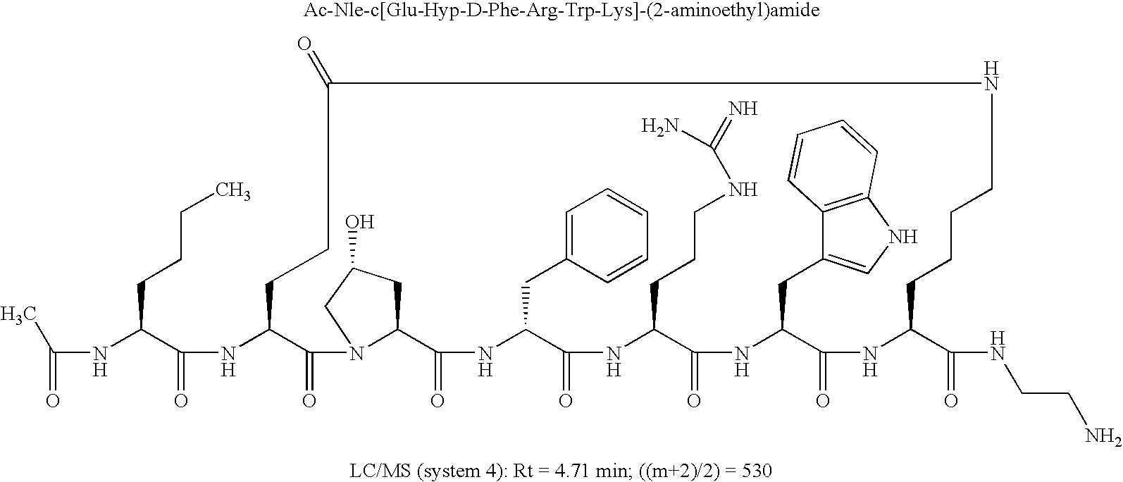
N(C(C(NC1C(=O)N2C(C(=O)NC(CC3=CC=CC=C3)C(=O)NC(CCCNC(N)=N)C(=O)NC(CC3=CNC4=C3C=CC=C4)C(=O)NC(C(NCCN)=O)CCCCNC(=O)CC1)CC(O)C2)=O)CCCC)C(=O)C
